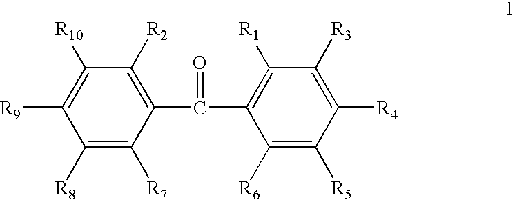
C1([R8])=C([R7])C(C(=O)C2=C([R1])C([R3])=C([R4])C([R5])=C2[R6])=C([R2])C([R10])=C1[R9]
